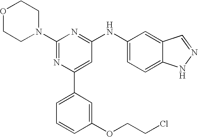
C1(N2CCOCC2)=NC(C2=CC=CC(OCCCl)=C2)=CC(NC2=CC=C3C(=C2)C=NN3)=N1
